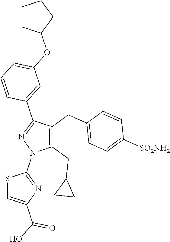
S1C=C(C(O)=O)N=C1N1C(CC2CC2)=C(CC2=CC=C([SO2NH2])C=C2)C(C2=CC(OC3CCCC3)=CC=C2)=N1
